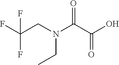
FC(CN(C(C(O)=O)=O)CC)(F)F
